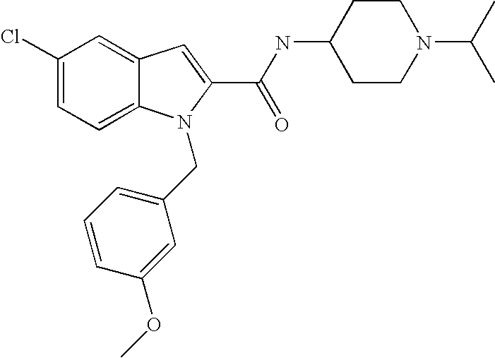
C1(Cl)=CC=C2C(=C1)C=C(C(NC1CCN(C(C)C)CC1)=O)N2CC1=CC=CC(OC)=C1
